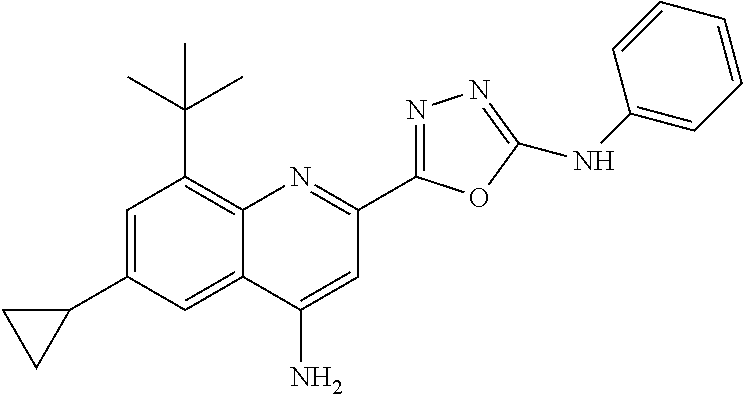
C12=C(C(C)(C)C)C=C(C3CC3)C=C1C(N)=CC(C1=NN=C(NC3=CC=CC=C3)O1)=N2
